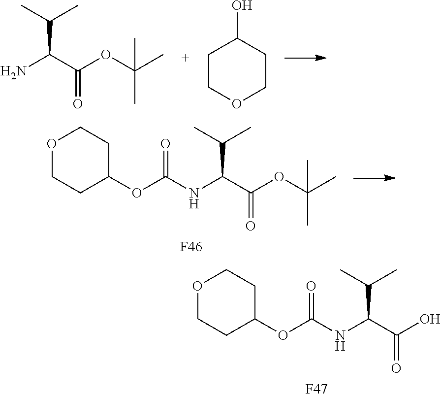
N(C(C(O)=O)C(C)C)C(=O)OC1CCOCC1.[F47].NC(C(OC(C)(C)C)=O)C(C)C.C1COCCC1O.N(C(C(OC(C)(C)C)=O)C(C)C)C(=O)OC1CCOCC1.[F46]
